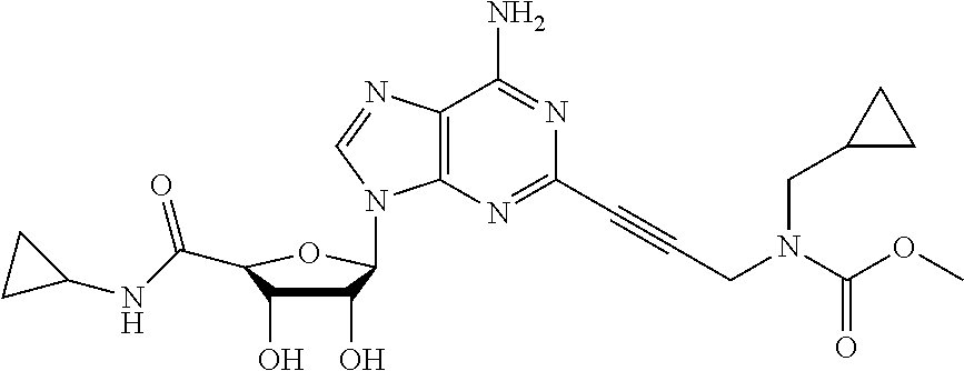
C12=C(N=CN1C1C(O)C(O)C(C(NC3CC3)=O)O1)C(N)=NC(C#CCN(C(OC)=O)CC1CC1)=N2
